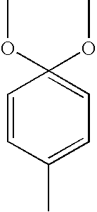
C1=CC(C)=CC=C1(OC)OC
